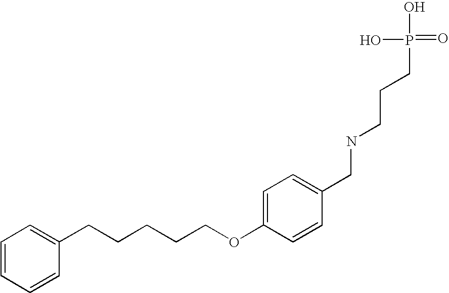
C1(OCCCCCC2=CC=CC=C2)=CC=C(CNCCCP(=O)(O)O)C=C1
